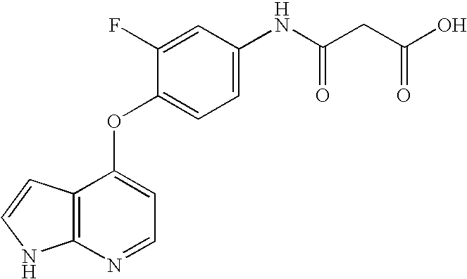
C1=CC2=C(N1)N=CC=C2OC1=CC=C(NC(CC(O)=O)=O)C=C1F
